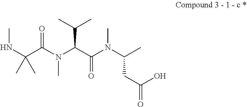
CNC(C(=O)N(C)C(C(=O)N(C(C)CC(O)=O)C)C(C)C)(C)C
